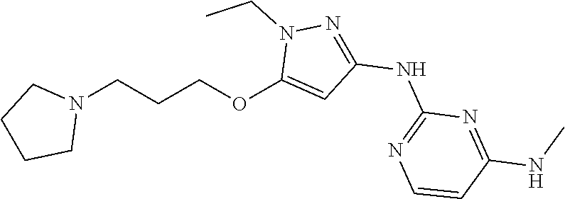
C1(OCCCN2CCCC2)=CC(NC2=NC=CC(NC)=N2)=NN1CC
